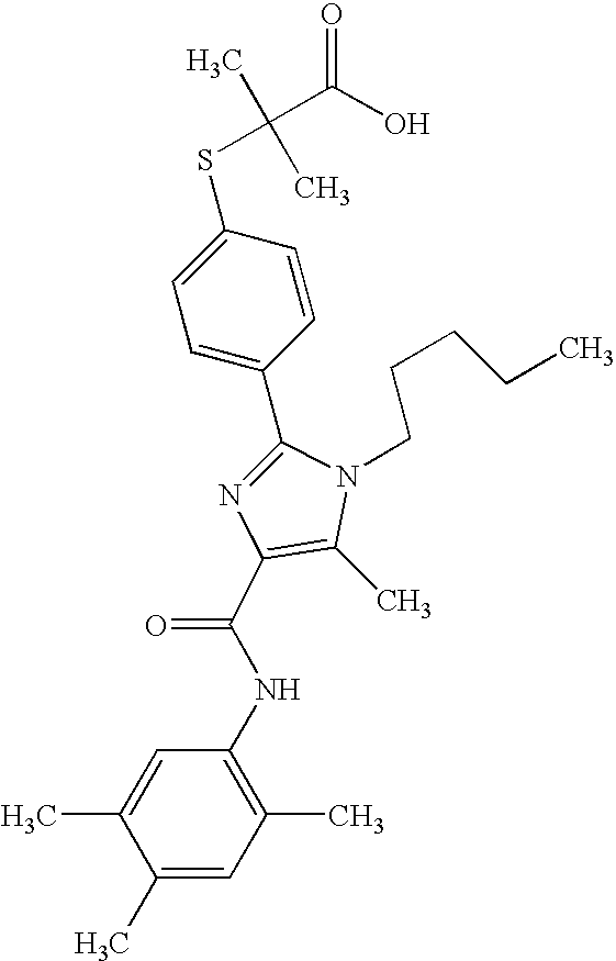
C1(C2=CC=C(SC(C)(C)C(O)=O)C=C2)=NC(C(NC2=C(C)C=C(C)C(C)=C2)=O)=C(C)N1CCCCC
